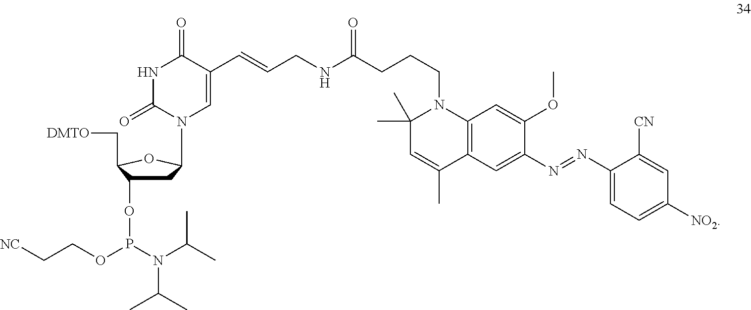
C1C(OP(OCC[NC])N(C(C)C)C(C)C)C(C[DMTO])OC1N1C=C(C=CCNC(CCCN2C(C)(C)C=C(C)C3=C2C=C(OC)C(N=NC2=CC=C([NO2])C=C2[CN])=C3)=O)C(=O)NC1=O
